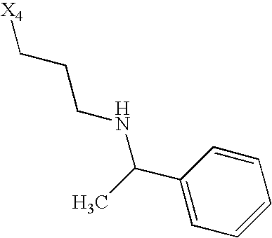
[X4]CCCNC(C1=CC=CC=C1)C
